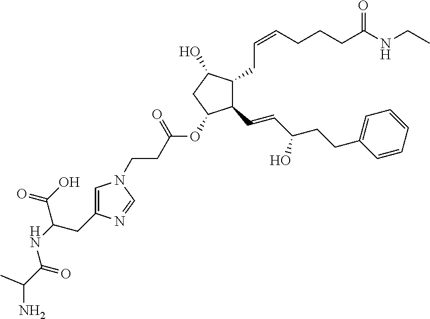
C1=C(CC(C(=O)O)NC(=O)C(N)C)N=CN1CCC(=O)OC1C(C=CC(CCC2=CC=CC=C2)O)C(CC=CCCCC(NCC)=O)C(O)C1
